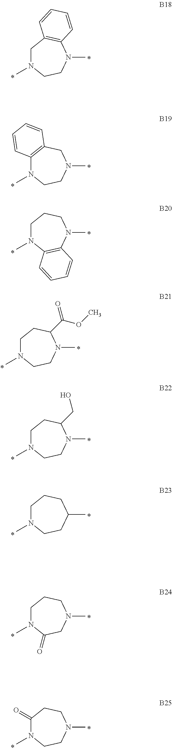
C1N(C)CCN(C)C(C(OC)=O)C1.C1N(C)CCN(C)C2=C1C=CC=C2.C12=C(CN(C)CCN1C)C=CC=C2.C1N(C)C2=C(N(C)CC1)C=CC=C2.C1N(C)CCC(C)CC1.C1N(C)C(=O)CN(C)CC1.C1(=O)N(C)CCN(C)CC1.C1N(C)CCN(C)C(CO)C1
